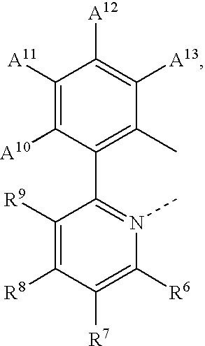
C1([A11])=C([A10])C(C2=N(C)C([R6])=C([R7])C([R8])=C2[R9])=C(C)C([A13])=C1[A12]
